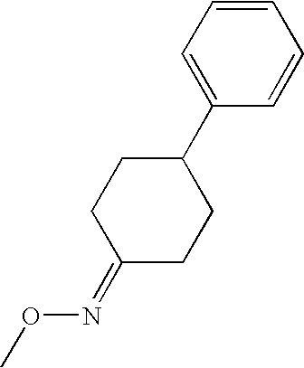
C1(=NOC)CCC(C2=CC=CC=C2)CC1
